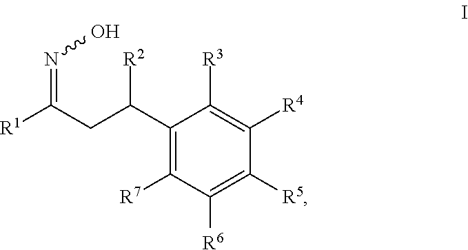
C1([R4])=C([R3])C(C(CC([R1])=NO)[R2])=C([R7])C([R6])=C1[R5]
